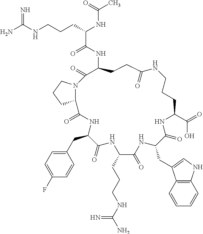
NC(NCCCC(NC(C)=O)C(=O)NC1CCC(=O)NCCCC(C(=O)O)NC(=O)C(CC2=CNC3=C2C=CC=C3)NC(=O)C(CCCNC(N)=N)NC(=O)C(CC2=CC=C(F)C=C2)NC(=O)C2N(C1=O)CCC2)=N
